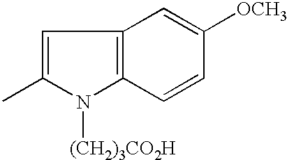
C1=C(C)N([(CH2)3CO2H])C2=C1C=C([OCH3])C=C2
